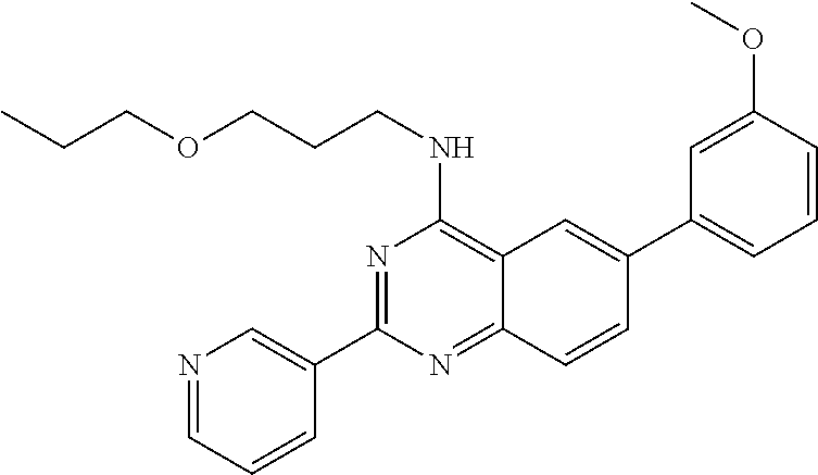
N1=C(C2=CN=CC=C2)N=C2C(=C1NCCCOCCC)C=C(C1=CC=CC(OC)=C1)C=C2
